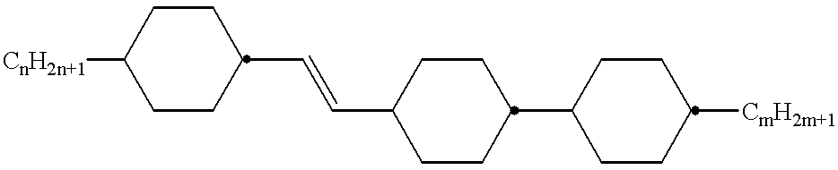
[CnH2n+1]C1CCC(C=CC2CCC(C3CCC([CmH2m+1])CC3)CC2)CC1
